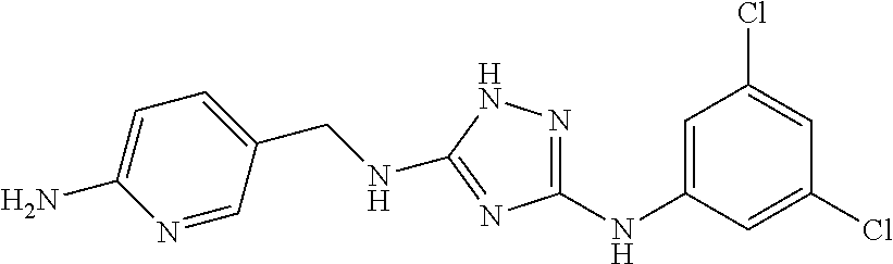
C1=C(NC2=NNC(NCC3=CC=C(N)N=C3)=N2)C=C(Cl)C=C1Cl
